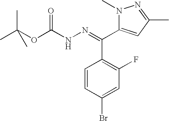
C1=CC(Br)=CC(F)=C1C(=NNC(OC(C)(C)C)=O)C1=CC(C)=NN1C
